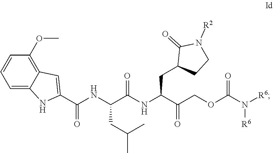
C1=C2C(=C(OC)C=C1)C=C(C(NC(C(NC(C(COC(=O)N([R6])[R6])=O)CC1CCN([R2])C1=O)=O)CC(C)C)=O)N2
